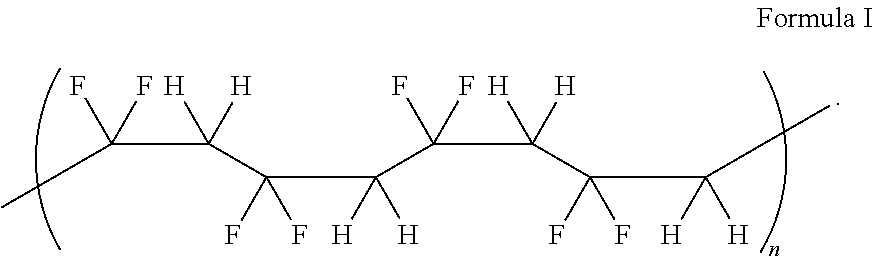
CC(F)(F)C([H])([H])C(C(C(C(C(C(C)([H])[H])(F)F)([H])[H])(F)F)([H])[H])(F)F
